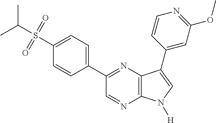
CC(S(=O)(=O)C1=CC=C(C2=NC3=C(N=C2)N([H])C=C3C2=CC(OC)=NC=C2)C=C1)C
